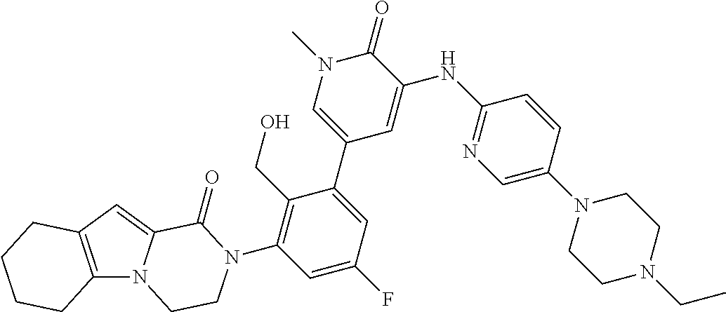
C12=C(C=C3N1CCN(C1=C(CO)C(C4=CN(C)C(=O)C(NC5=NC=C(N6CCN(CC)CC6)C=C5)=C4)=CC(F)=C1)C3=O)CCCC2
